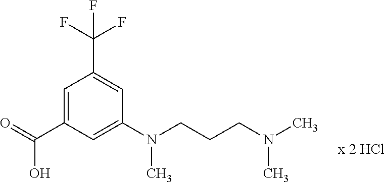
C1=C(C(=O)O)C=C(N(CCCN(C)C)C)C=C1C(F)(F)F
